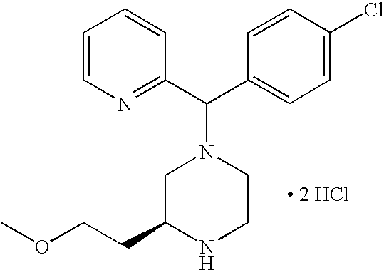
C1(C(C2=CC=C(Cl)C=C2)N2CC(CCOC)NCC2)=NC=CC=C1.[ 2 HCl]
